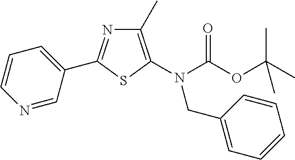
C1=CN=CC(C2=NC(C)=C(N(C(OC(C)(C)C)=O)CC3=CC=CC=C3)S2)=C1
